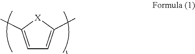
C1=C(C)[X]C(C)=C1
